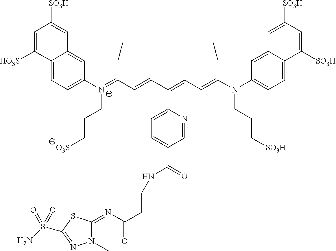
C12=CC=C3C(=C1C=C([SO3H])C=C2[HO3S])C(C)(C)C(C=CC(=CC=C1N(CCC[SO3H])C2=CC=C4C(=C2C1(C)C)C=C([SO3H])C=C4[SO3H])C1=CC=C(C(NCCC(N=C2N(C)N=C(S(N)(=O)=O)S2)=O)=O)C=N1)=[N+]3CCC[O3S]
